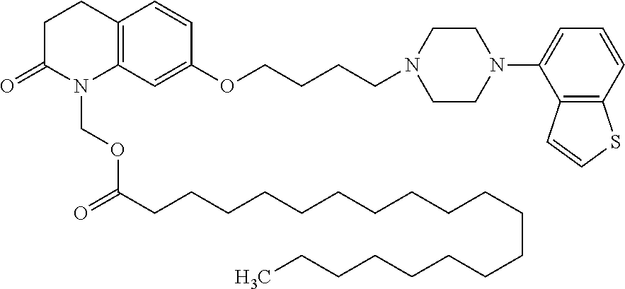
C1C(=O)N(COC(=O)CCCCCCCCCCCCCCCCCCC)C2=C(C1)C=CC(OCCCCN1CCN(C3=CC=CC4=C3C=CS4)CC1)=C2
